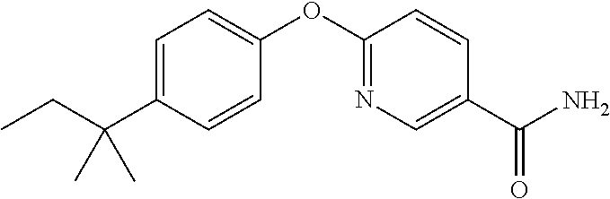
C1=C(C(CC)(C)C)C=CC(OC2=NC=C(C(N)=O)C=C2)=C1
